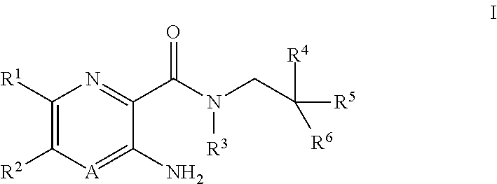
C1([R1])=C([R2])[A]=C(N)C(C(N(CC([R5])([R4])[R6])[R3])=O)=N1
